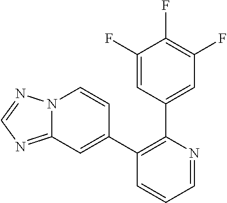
C1(F)=CC(C2=C(C3=CC4=NC=NN4C=C3)C=CC=N2)=CC(F)=C1F
